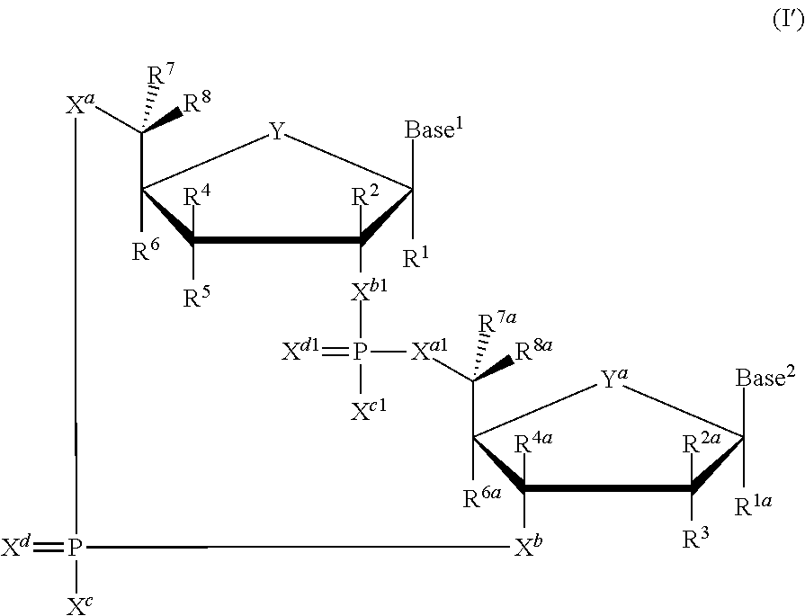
C1([R5])([R4])C2([R6])C([R8])([R7])[Xa]P(=[Xd])([Xc])[Xb]C3([R4a])C([R6a])([Ya]C([R1a])([Base2])C3([R3])[R2a])C([R8a])([R7a])[Xa1]P([Xc1])(=[Xd1])[Xb1]C1([R2])C([R1])([Base1])[Y]2
